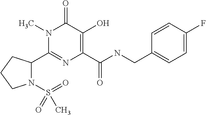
N1(S(=O)(=O)C)C(C2=NC(C(NCC3=CC=C(F)C=C3)=O)=C(O)C(=O)N2C)CCC1
